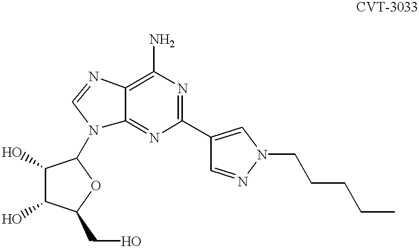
C1(O)C(O)C(CO)OC1N1C2=NC(C3=CN(CCCCC)N=C3)=NC(N)=C2N=C1
